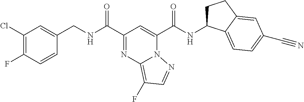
C1(Cl)=C(F)C=CC(CNC(=O)C2=NC3=C(F)C=NN3C(C(=O)NC3CCC4=CC(C#N)=CC=C34)=C2)=C1
